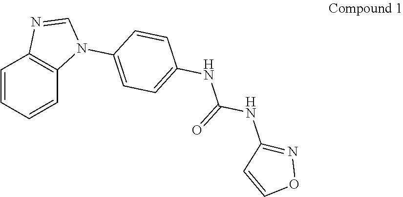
C1=CC=CC2=C1N=CN2C1=CC=C(NC(=O)NC2=NOC=C2)C=C1
